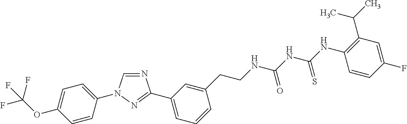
C1=NC(C2=CC=CC(CCNC(NC(NC3=C(C(C)C)C=C(F)C=C3)=S)=O)=C2)=NN1C1=CC=C(OC(F)(F)F)C=C1
